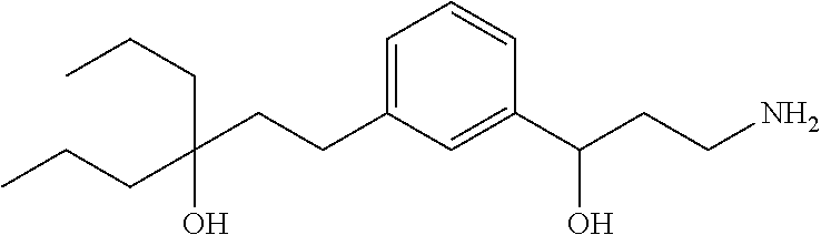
C(CC1=CC=CC(C(CCN)O)=C1)C(O)(CCC)CCC
